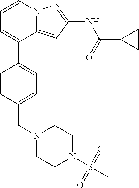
C12=CC(NC(C3CC3)=O)=NN1C=CC=C2C1=CC=C(CN2CCN(S(C)(=O)=O)CC2)C=C1
